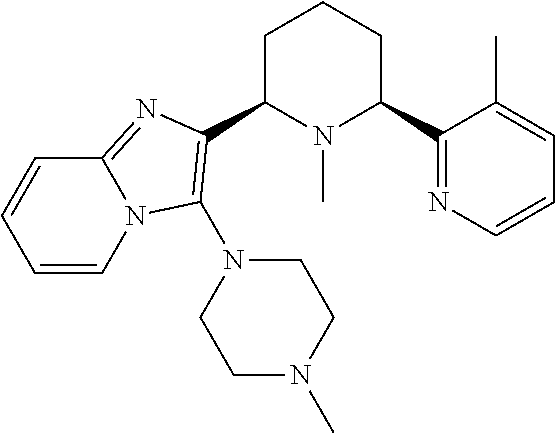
C1C(C2=C(N3CCN(C)CC3)N3C(=N2)C=CC=C3)N(C)C(C2=NC=CC=C2C)CC1
